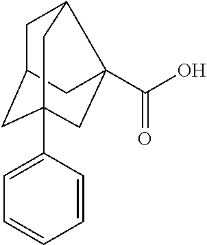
C1C2CC3(C4=CC=CC=C4)CC(C(O)=O)(C1C3)C2
